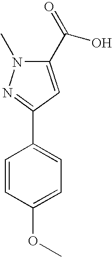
C1=CC(OC)=CC=C1C1=NN(C)C(C(=O)O)=C1
